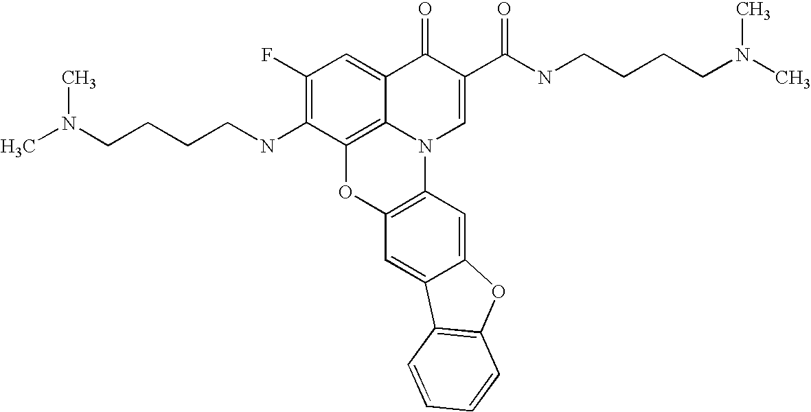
C1(F)=C(NCCCCN(C)C)C2=C3C(=C1)C(=O)C(C(NCCCCN(C)C)=O)=CN3C1=C(O2)C=C2C(=C1)OC1=C2C=CC=C1
